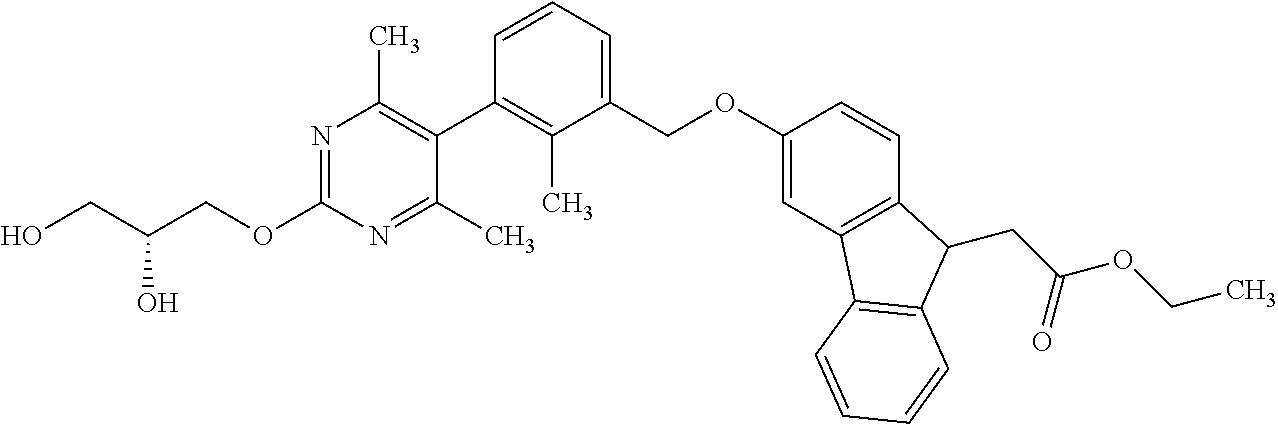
N1=C(OCC(CO)O)N=C(C)C(C2=C(C)C(COC3=CC4=C(C=C3)C(CC(OCC)=O)C3=C4C=CC=C3)=CC=C2)=C1C
